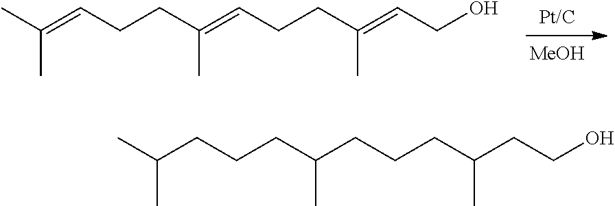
[MeOH].CC(=CCCC(=CCCC(=CCO)C)C)C.CC(CCCC(CCCC(CCO)C)C)C
